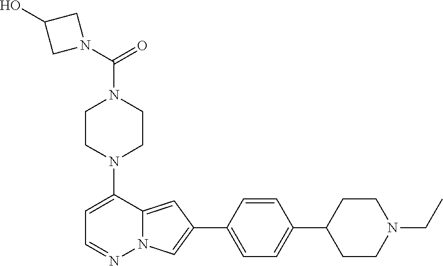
N1(C2=CC=NN3C2=CC(C2=CC=C(C4CCN(CC)CC4)C=C2)=C3)CCN(C(N2CC(O)C2)=O)CC1
